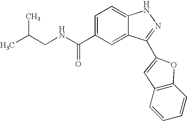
C1=C(C(NCC(C)C)=O)C=C2C(=C1)NN=C2C1=CC2=C(C=CC=C2)O1
